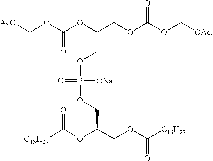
[AcO]COC(OC(COC(OC[OAc])=O)COP(OCC(COC([C13H27])=O)OC([C13H27])=O)([ONa])=O)=O
